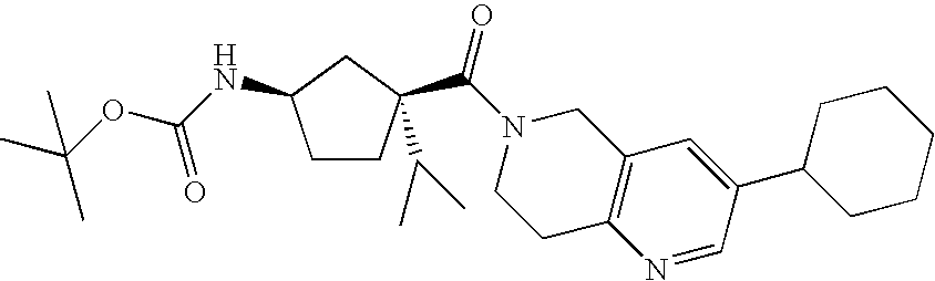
C1CC(C(N2CCC3=C(C2)C=C(C2CCCCC2)C=N3)=O)(C(C)C)CC1NC(OC(C)(C)C)=O
